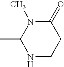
N1CCC(=O)N(C)C1C
